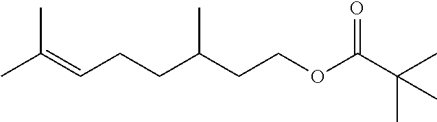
CC(=CCCC(CCOC(C(C)(C)C)=O)C)C
